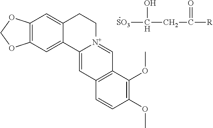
C12=C(C=C3C(=C1)CC[N+]1=CC4=C(C=C31)C=CC(OC)=C4OC)OCO2.[SO3]C(CC(=O)[R])O
